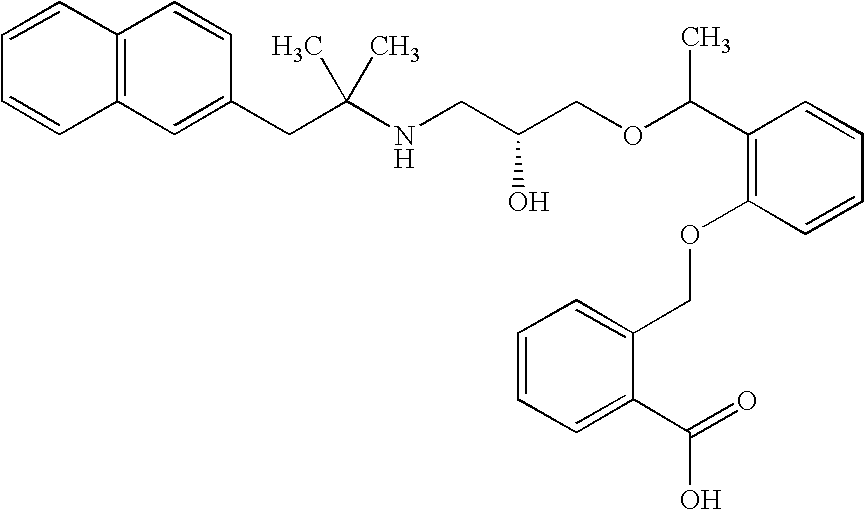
C1(CC(NCC(COC(C2=C(OCC3=CC=CC=C3C(O)=O)C=CC=C2)C)O)(C)C)=CC2=C(C=C1)C=CC=C2
